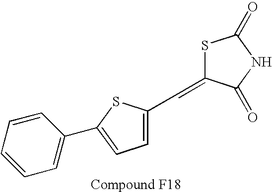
C1=CC=CC(C2=CC=C(C=C3SC(=O)NC3=O)S2)=C1
